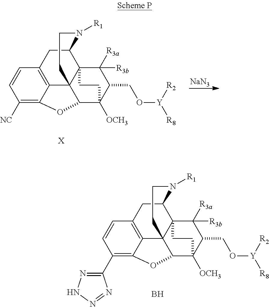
C1=CC([NC])=C2C3=C1CC1C45C3(C(C([OCH3])(C(CO[Y]([R2])[R8])C4([R3b])[R3a])CC5)O2)CCN1[R1].[NaN3].[X].B.C1=CC(C2=NNN=N2)=C2C3=C1CC1C45C3(C(C([OCH3])(C(CO[Y]([R2])[R8])C4([R3b])[R3a])CC5)O2)CCN1[R1]
